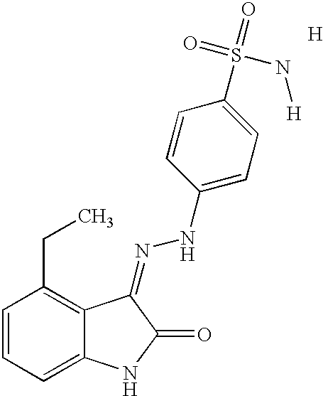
C1=CC=C2C(=C1CC)C(=NNC1=CC=C(S(=O)(=O)N[H])C=C1)C(=O)N2.[H]
